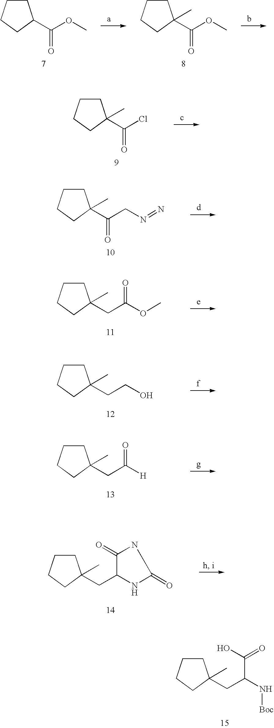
C1CCCC1(C(OC)=O)C.C1CCCC1C(OC)=O.C1CCCC1(C(Cl)=O)C.C1CCCC1(C(CN=N)=O)C.C1CCCC1(CC(OC)=O)C.C1CCCC1(CCO)C.C1CCCC1(CC([H])=O)C.C1CCCC1(CC1C(=O)NC(=O)N1)C.C1CCCC1(CC(N[Boc])C(O)=O)C
